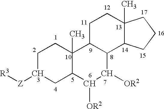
C1C([Z][R3])CC2C(C)(C1)C1C(C([OR2])[C.H]2[OR2])C2C(C)(CC1)CCC2
